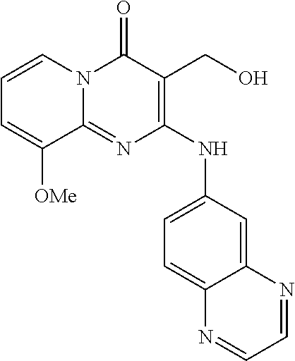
C12=NC(NC3=CC=C4C(=C3)N=CC=N4)=C(CO)C(=O)N1C=CC=C2[OMe]
